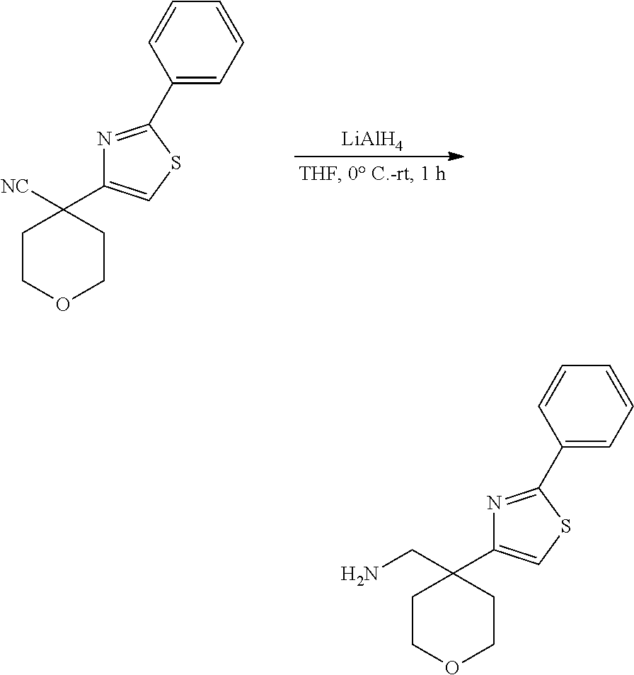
[LiAlH4].C1COCCC1([NC])C1=CSC(C2=CC=CC=C2)=N1.C1COCCC1(CN)C1=CSC(C2=CC=CC=C2)=N1
